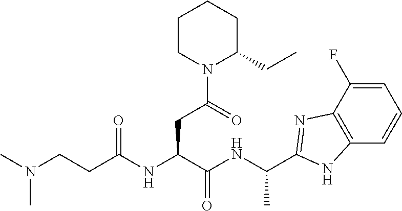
C1=C(F)C2=C(C=C1)NC(C(NC(C(NC(CCN(C)C)=O)CC(N1C(CC)CCCC1)=O)=O)C)=N2
